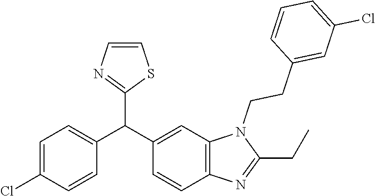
C1=CN=C(C(C2=CC3=C(C=C2)N=C(CC)N3CCC2=CC(Cl)=CC=C2)C2=CC=C(Cl)C=C2)S1
